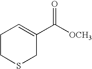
C1CSCC(C([OCH3])=O)=C1
